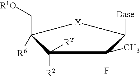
C1([R2])([R2])C([R6])(C[R1O])[X]C([Base])C1(F)C
